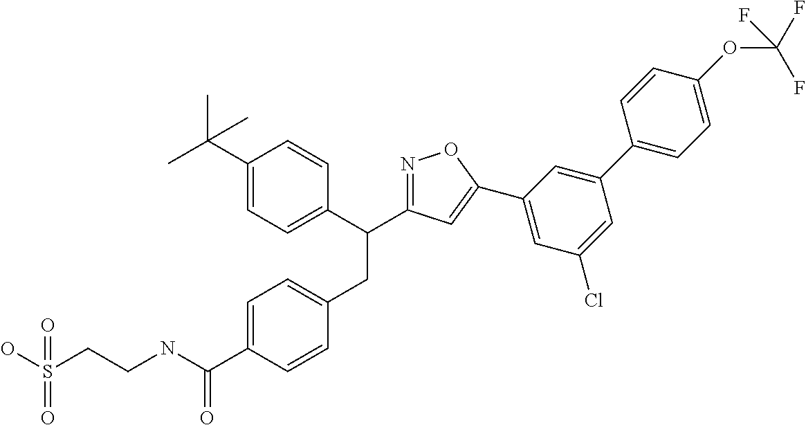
C1(C(C)(C)C)=CC=C(C(CC2=CC=C(C(NCCS(O)(=O)=O)=O)C=C2)C2=NOC(C3=CC(Cl)=CC(C4=CC=C(OC(F)(F)F)C=C4)=C3)=C2)C=C1
